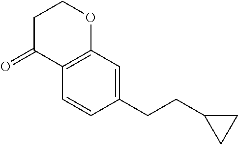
O=C1C2=C(OCC1)C=C(CCC1CC1)C=C2
